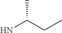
NC(CC)C
